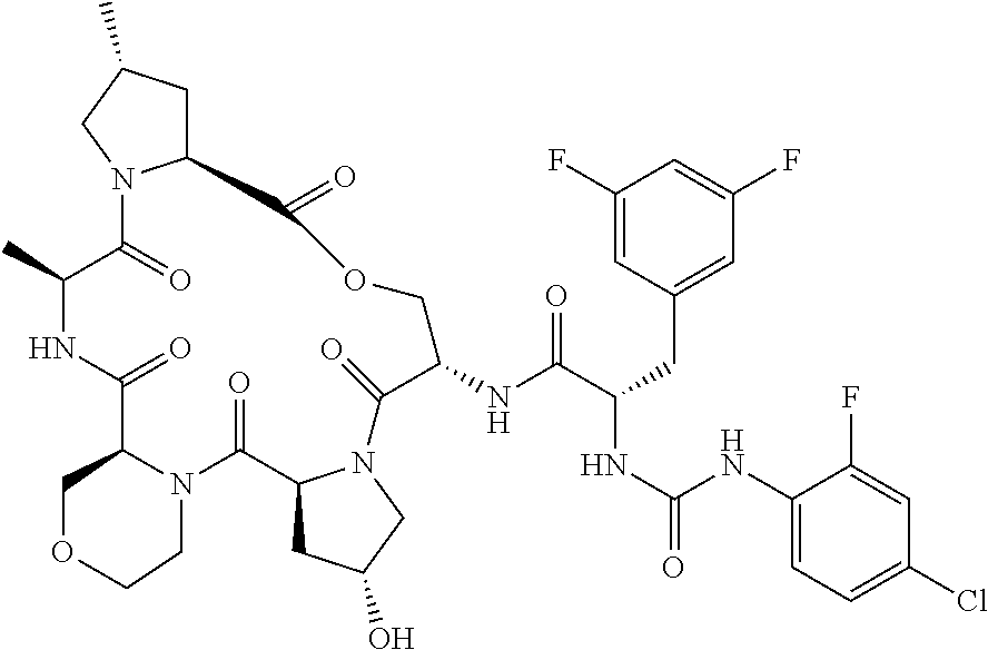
C12CC(C)CN1C(=O)C(C)NC(=O)C1N(CCOC1)C(=O)C1CC(O)CN1C(=O)C(NC(C(CC1=CC(F)=CC(F)=C1)NC(=O)NC1=CC=C(Cl)C=C1F)=O)COC2=O
